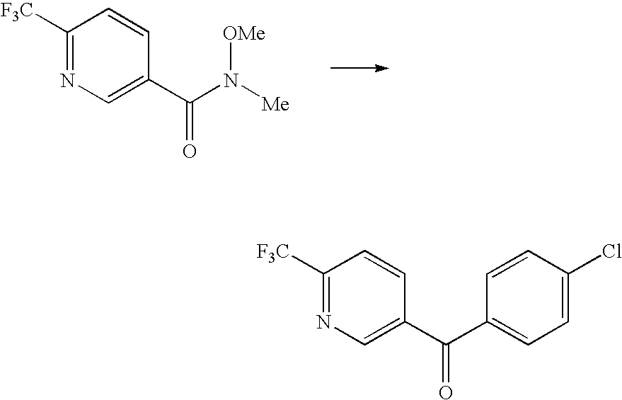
C(C1=CN=C([F3C])C=C1)(=O)N([Me])[OMe].C(C1=CN=C([F3C])C=C1)(=O)C1=CC=C(Cl)C=C1
